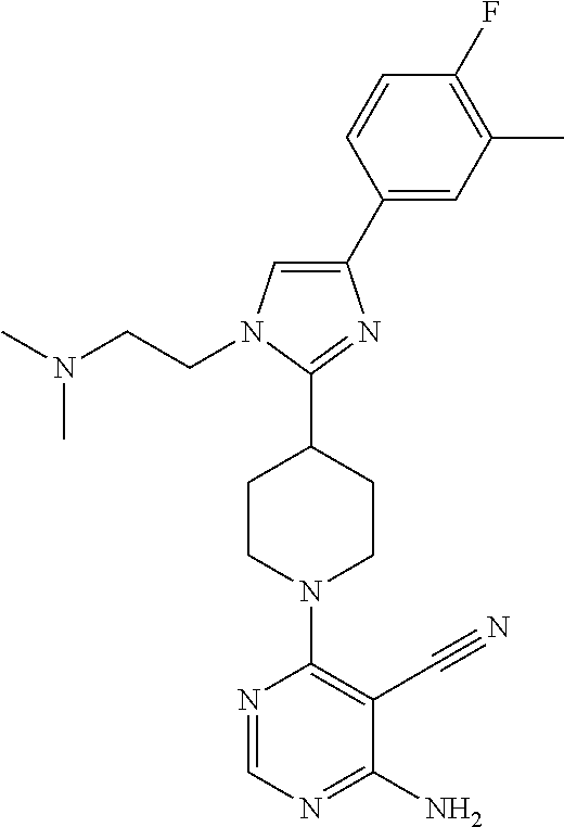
C1(C2=CC(C)=C(F)C=C2)=CN(CCN(C)C)C(C2CCN(C3=C(C#N)C(N)=NC=N3)CC2)=N1
